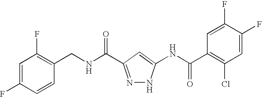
C(NC(=O)C1=NNC(NC(C2=C(Cl)C=C(F)C(F)=C2)=O)=C1)C1=C(F)C=C(F)C=C1
